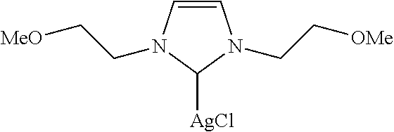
C1=CN(CC[OMe])C([AgCl])N1CC[MeO]
